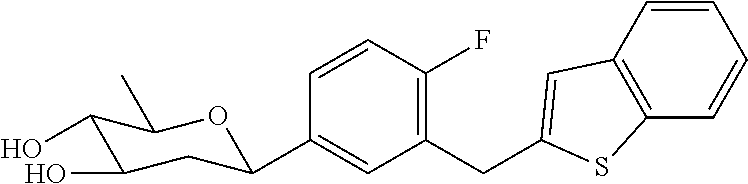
C1=CC(F)=C(CC2=CC3=C(C=CC=C3)S2)C=C1C1CC(O)C(O)C(C)O1
